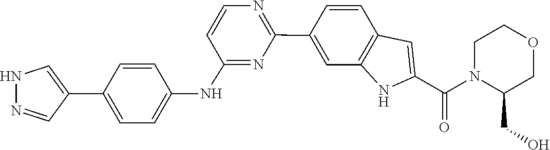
C1N(C(C2=CC3=C(C=C(C4=NC=CC(NC5=CC=C(C6=CNN=C6)C=C5)=N4)C=C3)N2)=O)C(CO)COC1
